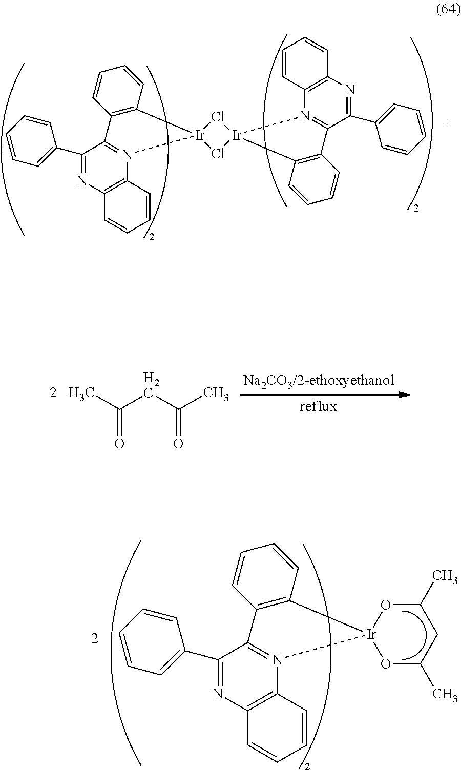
C1=CC=C(C2=NC3=C(N4=C2C2=C(C=CC=C2)[Ir]42Cl[Ir]4(Cl2)N2=C(C(C5=CC=CC=C5)=NC5=C2C=CC=C5)C2=C4C=CC=C2)C=CC=C3)C=C1.C(=O)(C)CC(C)=O.C1=CC=C(C2=NC3=C(N4=C2C2=C(C=CC=C2)[Ir]42OC(C)CC(C)O2)C=CC=C3)C=C1
